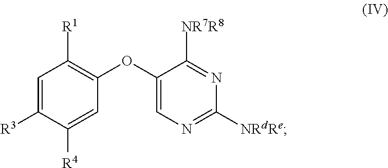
[R1]C1=C(OC2=CN=C([NRdRe])N=C2[NR7R8])C=C([R4])C([R3])=C1
